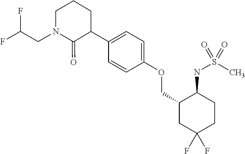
C1(C2=CC=C(OCC3CC(F)(F)CCC3NS(C)(=O)=O)C=C2)CCCN(CC(F)F)C1=O
